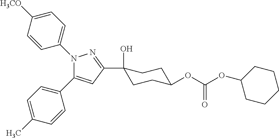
C1([H3CO])=CC=C(N2C(C3=CC=C(C)C=C3)=CC(C3(O)CCC(OC(=O)OC4CCCCC4)CC3)=N2)C=C1
